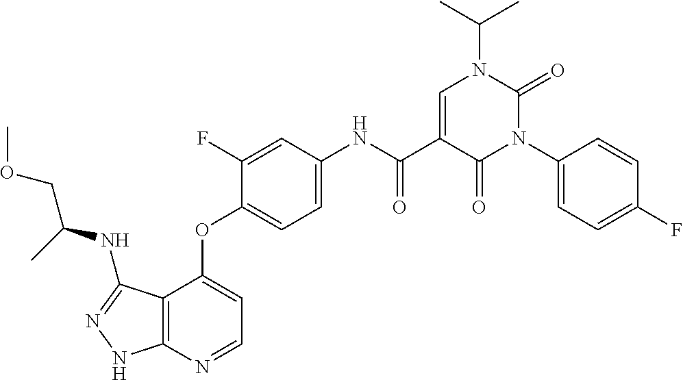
C12=C(N=CC=C1OC1=CC=C(NC(C3=CN(C(C)C)C(=O)N(C4=CC=C(F)C=C4)C3=O)=O)C=C1F)NN=C2NC(COC)C
